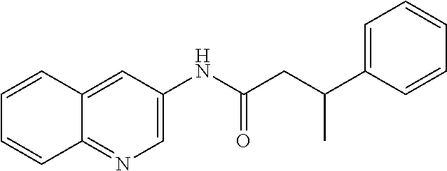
C1=C(NC(CC(C2=CC=CC=C2)C)=O)C=C2C(=N1)C=CC=C2
